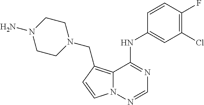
C12=C(CN3CCN(N)CC3)C=CN1N=CN=C2NC1=CC(Cl)=C(F)C=C1
